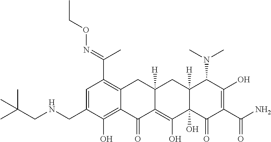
C1=C(CNCC(C)(C)C)C(O)=C2C(=C1C(C)=NOCC)CC1([H])C(=C(O)C3(O)C([H])(C1)C(N(C)C)C(O)=C(C(=O)N)C3=O)C2=O
